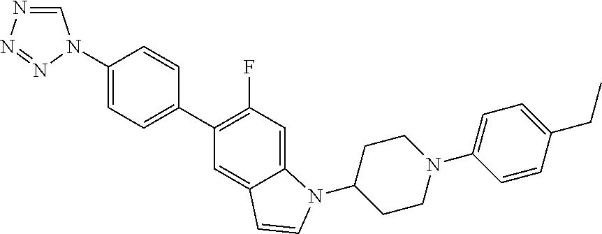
C1(C2=CC=C(N3C=NN=N3)C=C2)=C(F)C=C2C(=C1)C=CN2C1CCN(C2=CC=C(CC)C=C2)CC1
